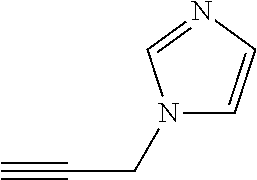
N1(CC#C)C=CN=C1
